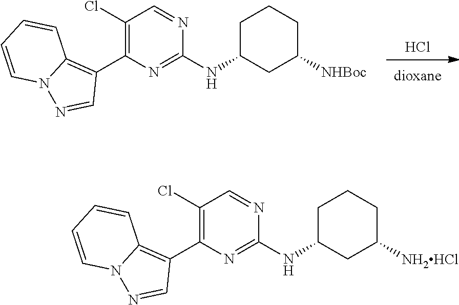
Cl.C1(Cl)=C(C2=C3N(N=C2)C=CC=C3)N=C(NC2CCCC([NHBoc])C2)N=C1.C1(Cl)=C(C2=C3N(N=C2)C=CC=C3)N=C(NC2CCCC([NH2HCl])C2)N=C1
